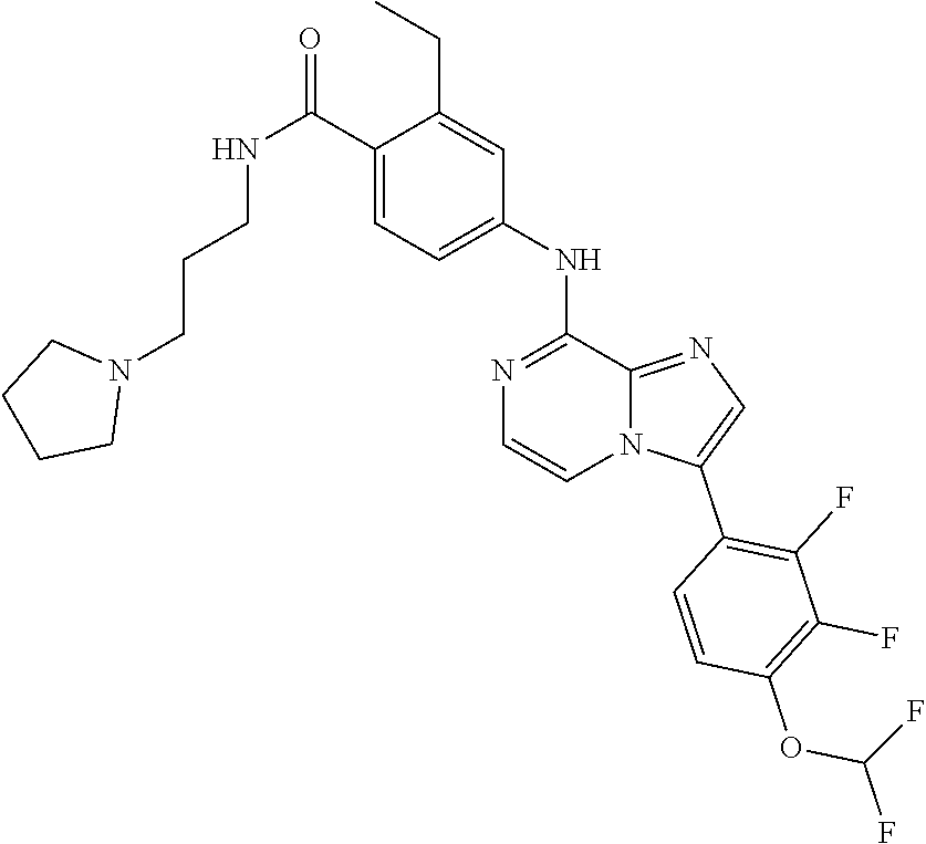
FC(OC1=C(F)C(F)=C(C2=CN=C3N2C=CN=C3NC2=CC=C(C(NCCCN3CCCC3)=O)C(CC)=C2)C=C1)F
